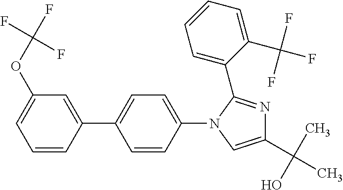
C1=CC(C2=CC=C(N3C=C(C(C)(O)C)N=C3C3=CC=CC=C3C(F)(F)F)C=C2)=CC(OC(F)(F)F)=C1
